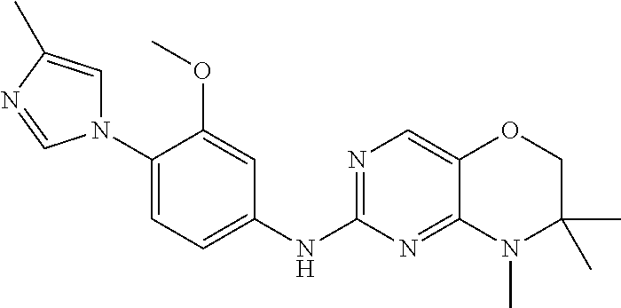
C1(N2C=C(C)N=C2)=CC=C(NC2=NC=C3C(=N2)N(C)C(C)(C)CO3)C=C1OC
